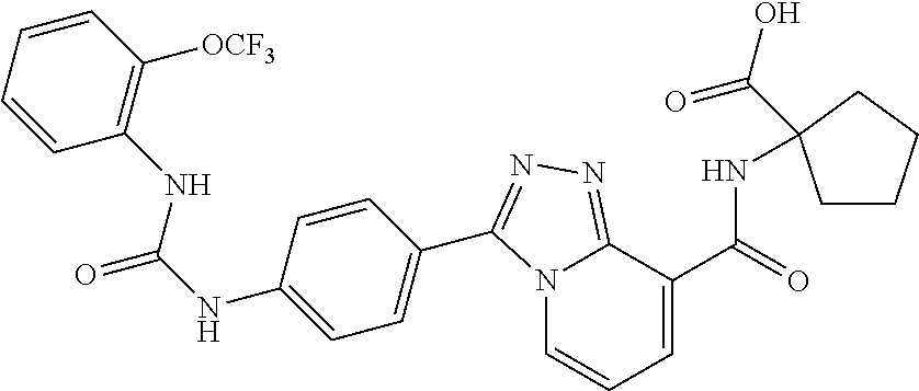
C1=CC=CC([OCF3])=C1NC(NC1=CC=C(C2=NN=C3N2C=CC=C3C(=O)NC2(C(O)=O)CCCC2)C=C1)=O
